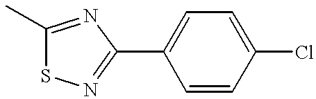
C1(C)=NC(C2=CC=C(Cl)C=C2)=NS1
